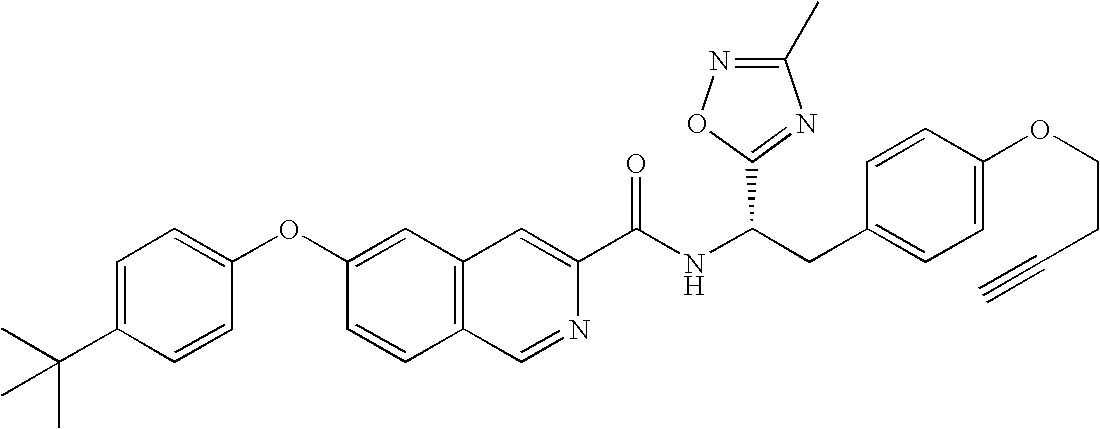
C1=C(C(C)(C)C)C=CC(OC2=CC3=C(C=C2)C=NC(C(NC(CC2=CC=C(OCCC#C)C=C2)C2=NC(C)=NO2)=O)=C3)=C1
